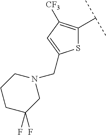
S1C(C(C)C)=C([CF3])C=C1CN1CCCC(F)(F)C1
